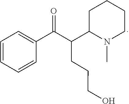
C(CCO)C(C(C1=CC=CC=C1)=O)C1CCCCN1C
